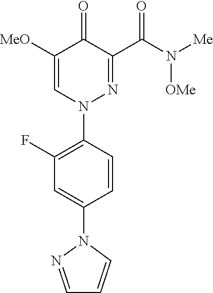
C1(F)=C(N2N=C(C(N([Me])[OMe])=O)C(=O)C([MeO])=C2)C=CC(N2N=CC=C2)=C1
